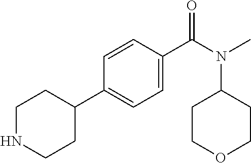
C1NCCC(C2=CC=C(C(N(C)C3CCOCC3)=O)C=C2)C1
